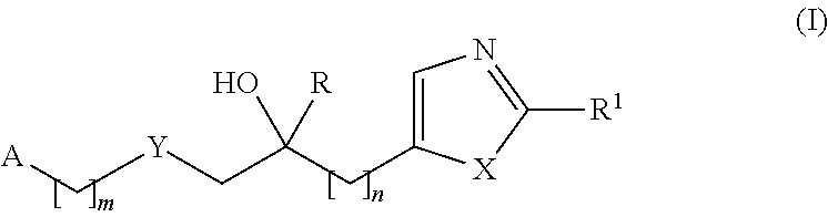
C1=C(CC([R])(C[Y]C[A])O)[X]C([R1])=N1
